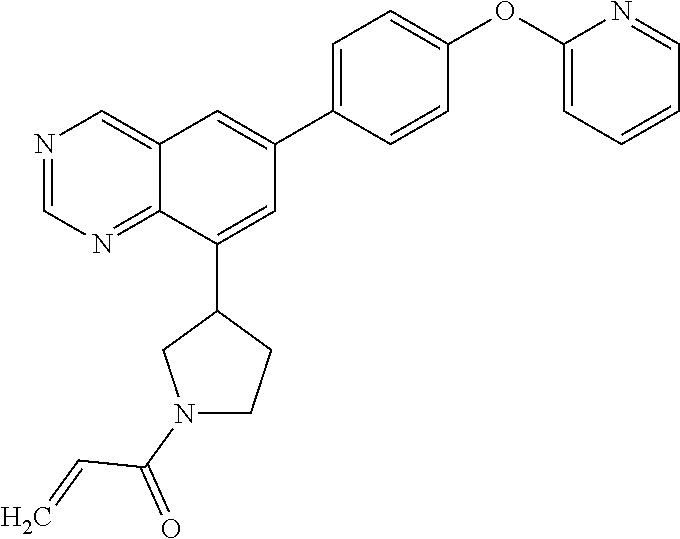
N1=CN=C2C(=C1)C=C(C1=CC=C(OC3=CC=CC=N3)C=C1)C=C2C1CN(C(=O)C=C)CC1
